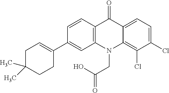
C12=C(N(CC(O)=O)C3=C(Cl)C(Cl)=CC=C3C1=O)C=C(C1=CCC(C)(C)CC1)C=C2
